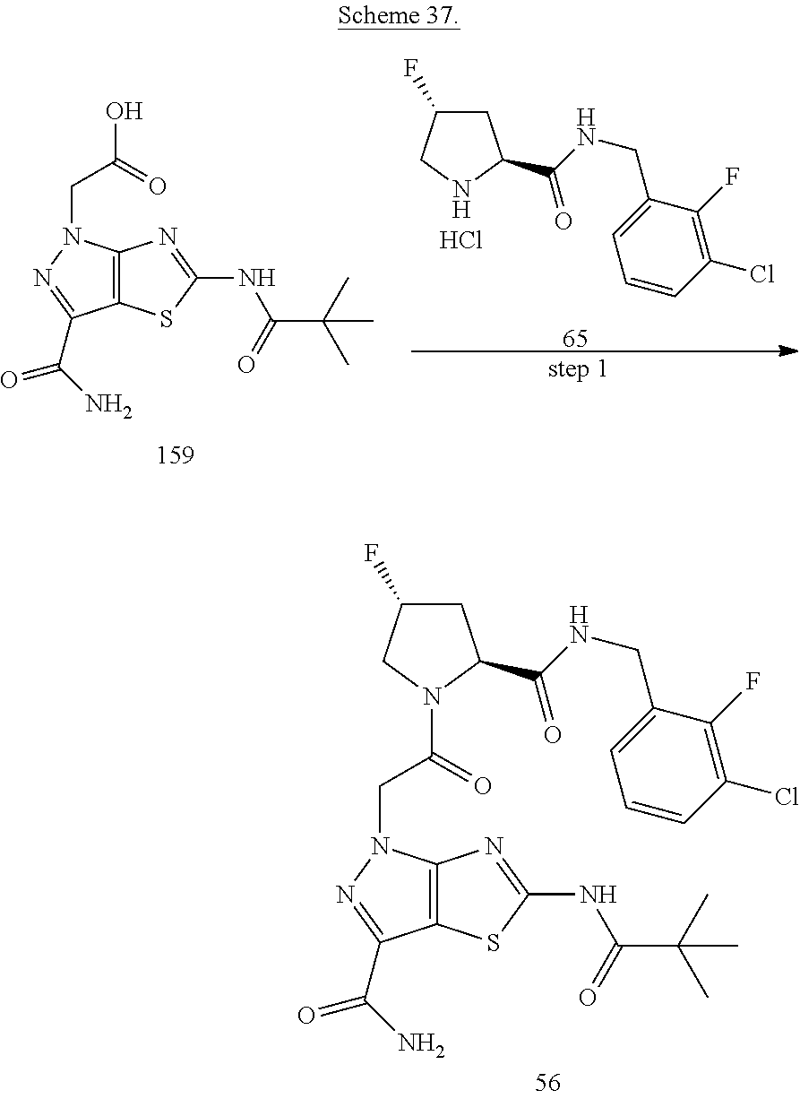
C1C(F)CNC1C(NCC1=CC=CC(Cl)=C1F)=O.Cl.C12=C(N(CC(O)=O)N=C1C(N)=O)N=C(NC(C(C)(C)C)=O)S2.C12=C(N(CC(=O)N3CC(F)CC3C(NCC3=CC=CC(Cl)=C3F)=O)N=C1C(N)=O)N=C(NC(C(C)(C)C)=O)S2
